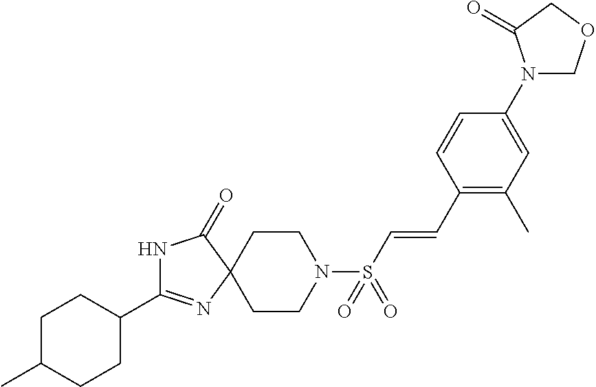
C1C(C)CCC(C2=NC3(C(=O)N2)CCN(S(C=CC2=C(C)C=C(N4COCC4=O)C=C2)(=O)=O)CC3)C1
